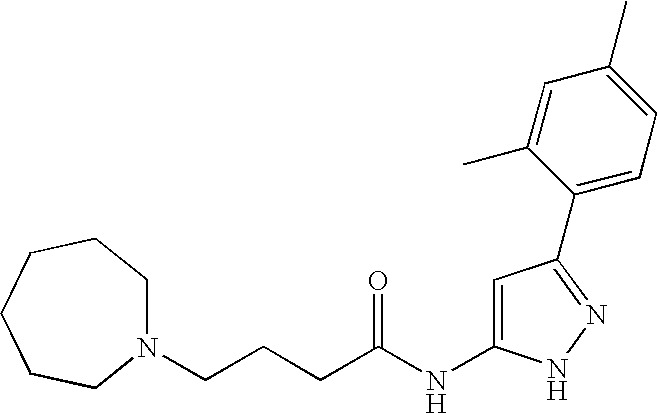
C(CCC(NC1=CC(C2=CC=C(C)C=C2C)=NN1)=O)N1CCCCCC1
